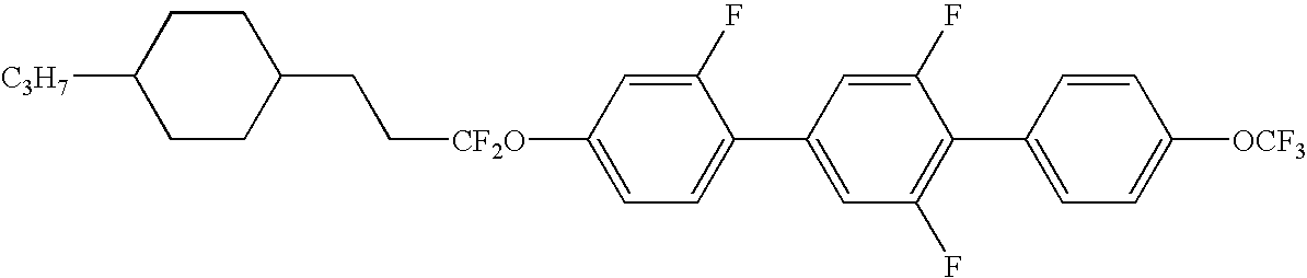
C1CC([C3H7])CCC1CC[CF2O]C1=CC=C(C2=CC(F)=C(C3=CC=C([OCF3])C=C3)C(F)=C2)C(F)=C1
